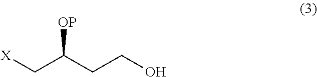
C(C(CCO)[OP])[X]
